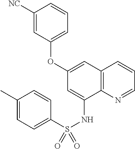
C12=C(N=CC=C1)C(NS(C1=CC=C(C)C=C1)(=O)=O)=CC(OC1=CC=CC([NC])=C1)=C2
